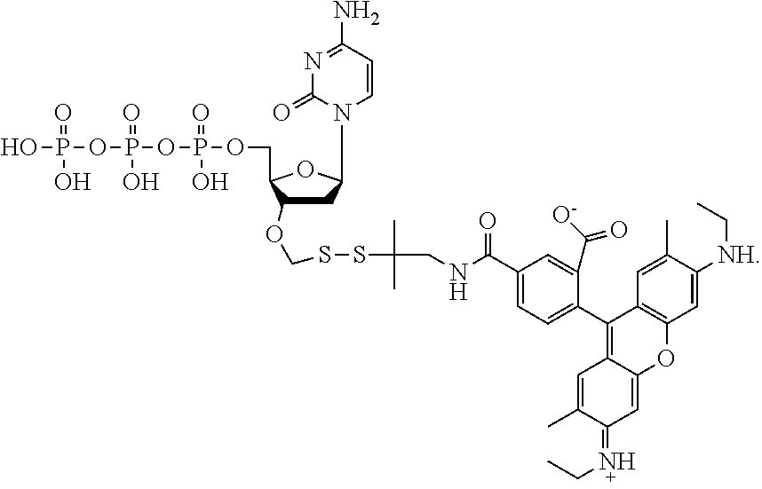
C1C(OCSSC(CNC(C2=CC=C(C3=C4C(=CC(=NCC)C(C)=C4)OC4=C3C=C(C)C([NH]CC)=C4)C(C([O-])=O)=C2)=O)(C)C)C(COP(OP(OP(O)(=O)O)(=O)O)(=O)O)OC1N1C(=O)N=C(N)C=C1
